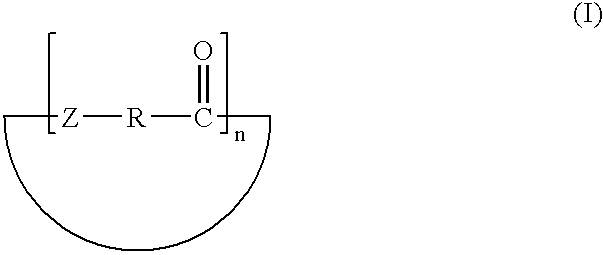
C[Z][R]C(C)=O
